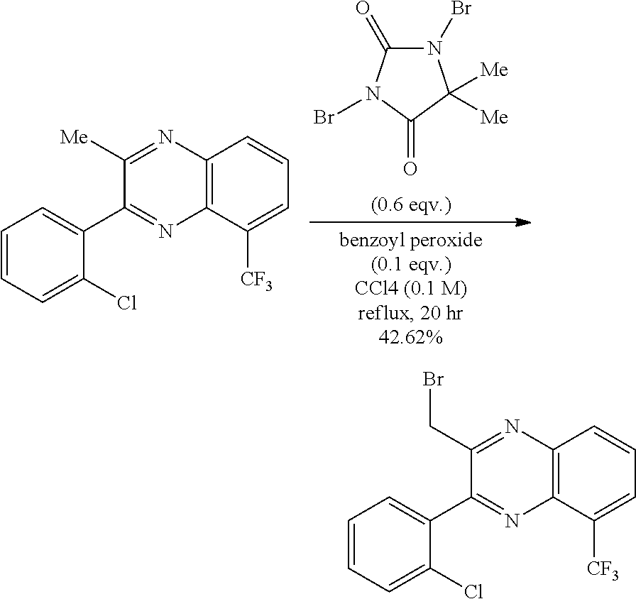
N1(Br)C(=O)N(Br)C(=O)C1([Me])[Me].C12=C(C([CF3])=CC=C1)N=C(C1=CC=CC=C1Cl)C([Me])=N2.C12=C(C([CF3])=CC=C1)N=C(C1=CC=CC=C1Cl)C(CBr)=N2
